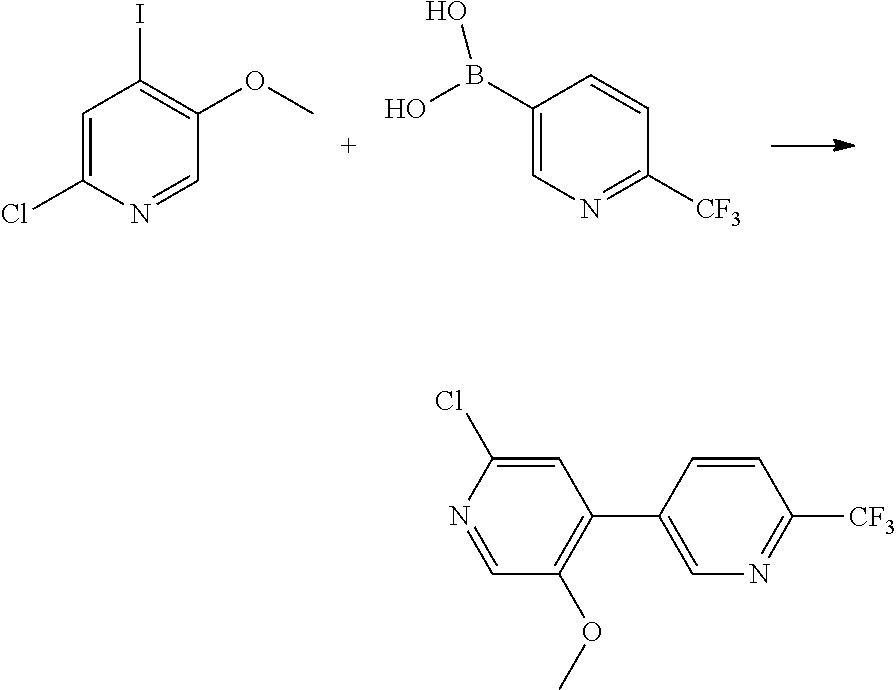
C1=C(Cl)N=CC(OC)=C1I.C1(B(O)O)=CN=C([CF3])C=C1.C1=C(Cl)N=CC(OC)=C1C1=CN=C([CF3])C=C1
